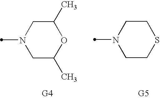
N1(C)CC(C)OC(C)C1.N1(C)CCSCC1
